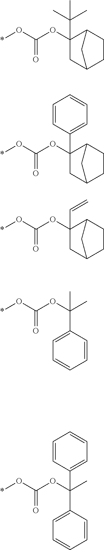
*OC(OC1(C(C)(C)C)CC2CCC1C2)=O.*OC(OC1(C2=CC=CC=C2)CC2CCC1C2)=O.*OC(OC1(C=C)CC2CCC1C2)=O.*OC(OC(C)(C1=CC=CC=C1)C)=O.*OC(OC(C)(C1=CC=CC=C1)C1=CC=CC=C1)=O
